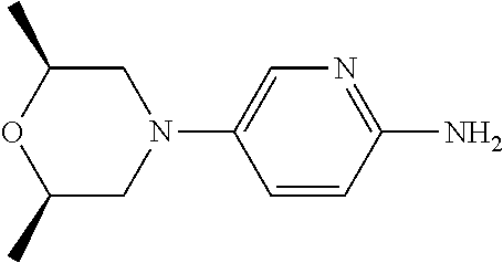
O1C(C)CN(C2=CN=C(N)C=C2)CC1C
